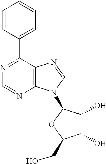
C1(O)C(O)C(N2C3=C(N=C2)C(C2=CC=CC=C2)=NC=N3)OC1CO
